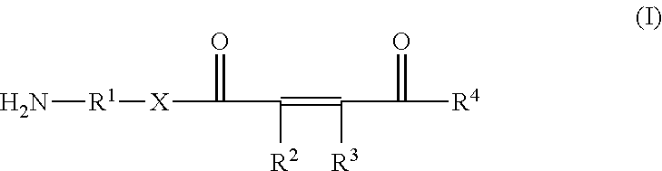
N[R1][X]C(C(=C(C([R4])=O)[R3])[R2])=O
